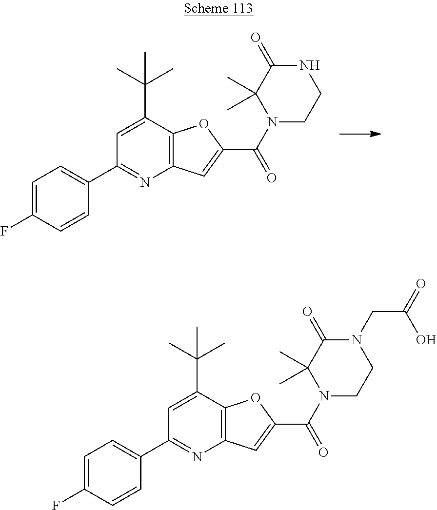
C1(C2=CC=C(F)C=C2)=NC2=C(C(C(C)(C)C)=C1)OC(C(N1CCNC(=O)C1(C)C)=O)=C2.C1(C2=CC=C(F)C=C2)=NC2=C(C(C(C)(C)C)=C1)OC(C(N1CCN(CC(=O)O)C(=O)C1(C)C)=O)=C2
